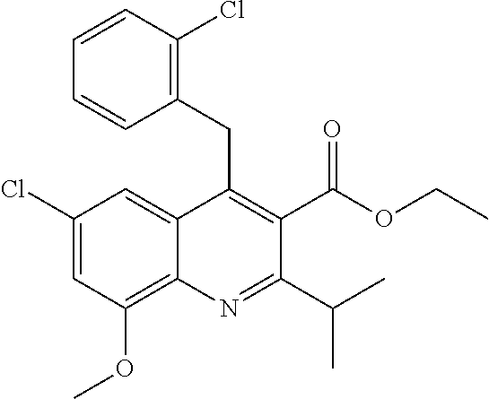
C1(Cl)=CC(OC)=C2C(=C1)C(CC1=C(Cl)C=CC=C1)=C(C(OCC)=O)C(C(C)C)=N2
